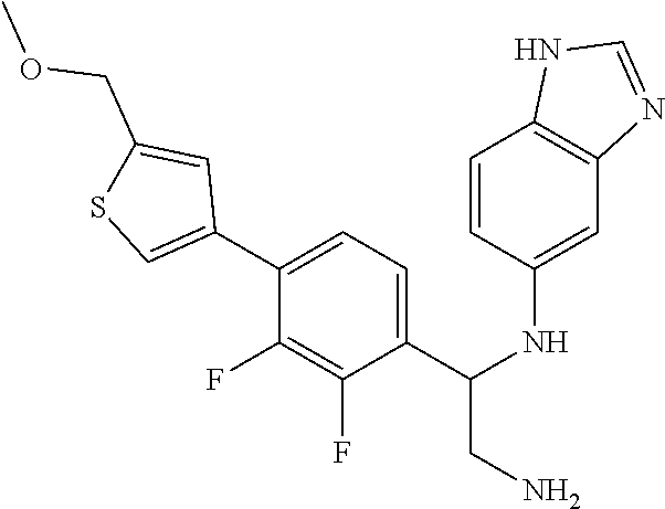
C1(C2=CSC(COC)=C2)=CC=C(C(NC2=CC3=C(C=C2)NC=N3)CN)C(F)=C1F
